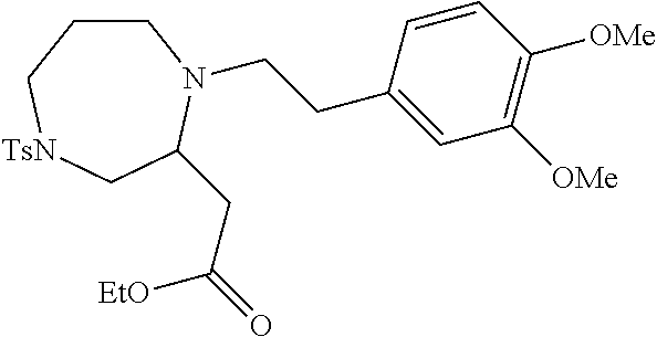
C1CC[TsN]CC(CC(=O)[EtO])N1CCC1=CC([OMe])=C([OMe])C=C1
